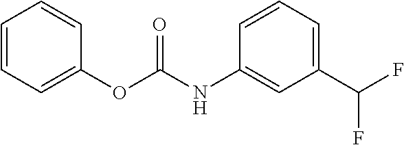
C1=CC=C(OC(NC2=CC(C(F)F)=CC=C2)=O)C=C1
